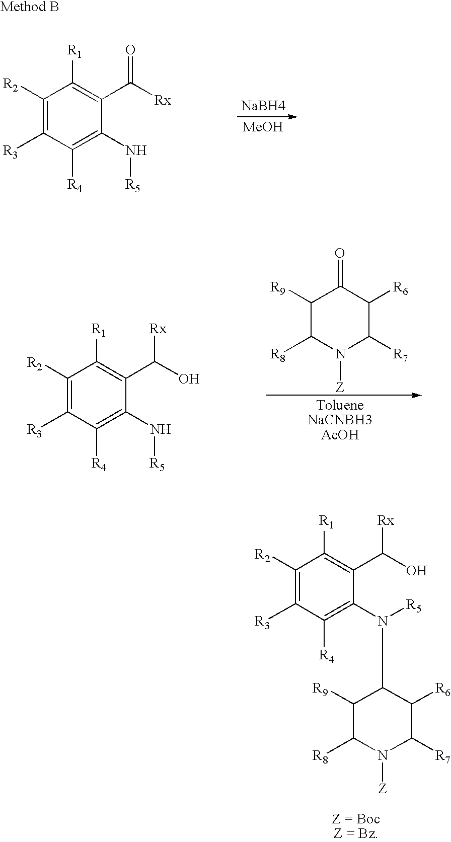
[NaBH4].[MeOH].C1([R2])=C([R3])C([R4])=C(N[R5])C(C([Rx])=O)=C1[R1].C1([R2])=C([R3])C([R4])=C(N[R5])C(C(O)[Rx])=C1[R1].C1([R9])C([R8])N([Z])C([R7])C([R6])C1=O.C1([R2])=C([R3])C([R4])=C(N([R5])C2C([R9])C([R8])N([Z])C([R7])C2[R6])C(C(O)[Rx])=C1[R1]
